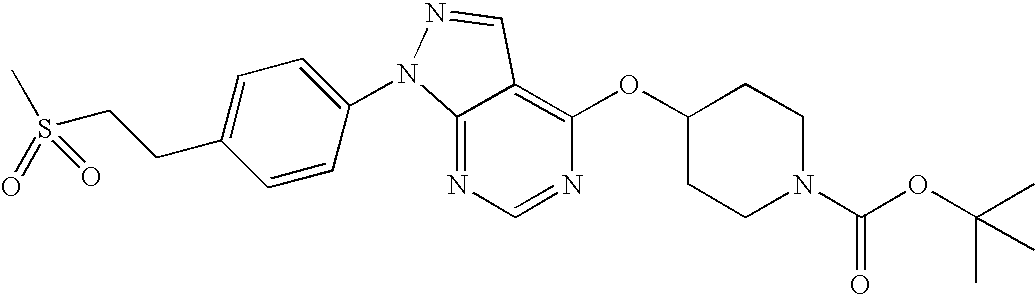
C12=NC=NC(OC3CCN(C(OC(C)(C)C)=O)CC3)=C1C=NN2C1=CC=C(CCS(C)(=O)=O)C=C1
